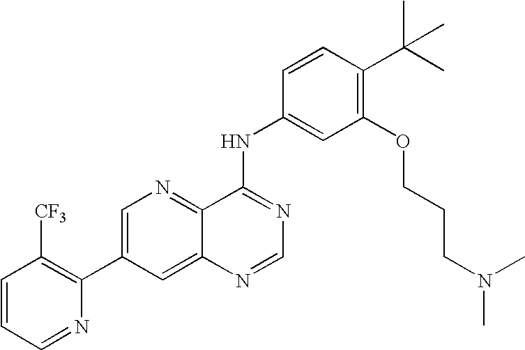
C1=CC=NC(C2=CN=C3C(=C2)N=CN=C3NC2=CC(OCCCN(C)C)=C(C(C)(C)C)C=C2)=C1[CF3]
